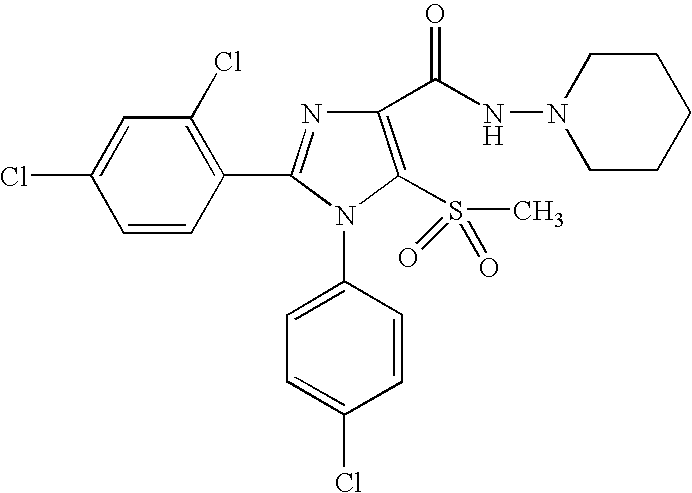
ClC1=CC(Cl)=C(C2=NC(C(NN3CCCCC3)=O)=C(S(C)(=O)=O)N2C2=CC=C(Cl)C=C2)C=C1
